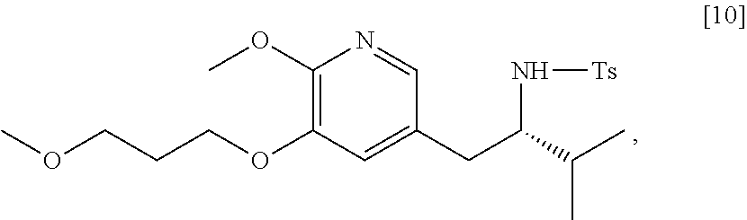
COCCCOC1=C(OC)N=CC(CC(C(C)C)N[Ts])=C1
